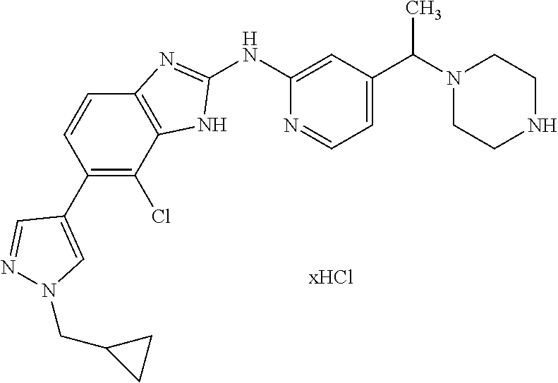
C1(NC2=CC(C(N3CCNCC3)C)=CC=N2)=NC2=C(N1)C(Cl)=C(C1=CN(CC3CC3)N=C1)C=C2
